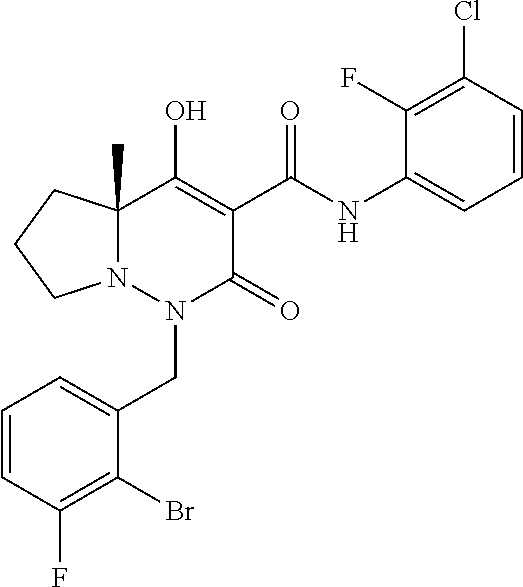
C1=CC(F)=C(Br)C(CN2C(=O)C(C(=O)NC3=CC=CC(Cl)=C3F)=C(O)C3(C)N2CCC3)=C1
